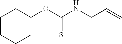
C1CCCC(OC(NCC=C)=S)C1
